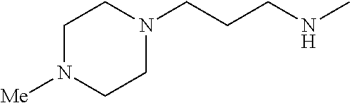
N1([Me])CCN(CCCNC)CC1
